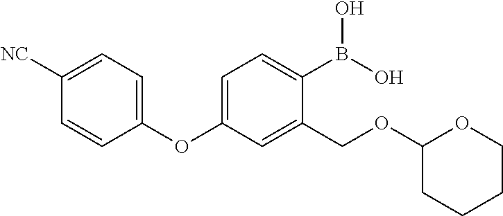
C1=C(OC2=CC=C([NC])C=C2)C=C(COC2CCCCO2)C(B(O)O)=C1
